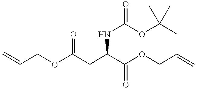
N(C(CC(OCC=C)=O)C(OCC=C)=O)C(=O)OC(C)(C)C
